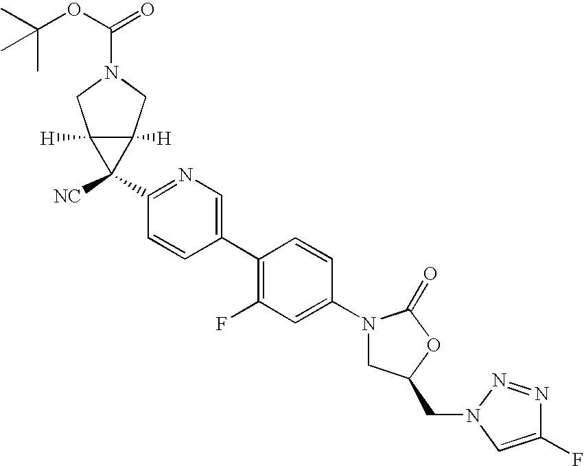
C1(N2CC(CN3N=NC(F)=C3)OC2=O)=CC(F)=C(C2=CN=C(C3([NC])C4([H])C3([H])CN(C(=O)OC(C)(C)C)C4)C=C2)C=C1
